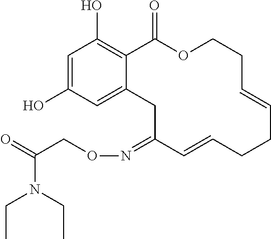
C1=C(O)C=C2C(=C1O)C(=O)OCCC=CCCC=CC(=NOCC(=O)N(CC)CC)C2
